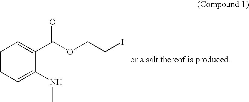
C1=CC=C(NC)C(C(OCCI)=O)=C1
